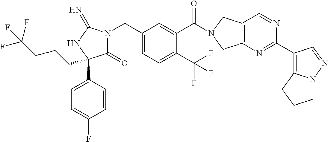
C(C1=CC=C(C(F)(F)F)C(C(=O)N2CC3=C(C2)N=C(C2=C4N(N=C2)CCC4)N=C3)=C1)N1C(=O)C(C2=CC=C(F)C=C2)(CCCC(F)(F)F)NC1=N
